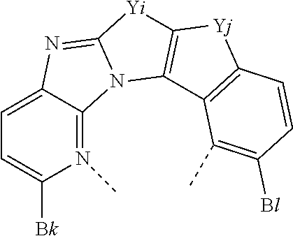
C1=C2C(=N(C)C([Bk])=C1)N1C(=N2)[Yi]C2=C1C1=C([Yj]2)C=CC([Bl])=C1C
